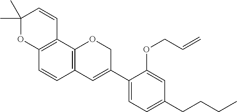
C1(C)(C)OC2=C(C=C1)C1=C(C=C2)C=C(C2=CC=C(CCCC)C=C2OCC=C)CO1
